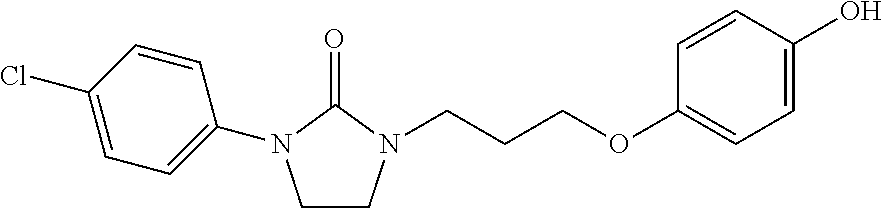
O(CCCN1CCN(C2=CC=C(Cl)C=C2)C1=O)C1=CC=C(O)C=C1
